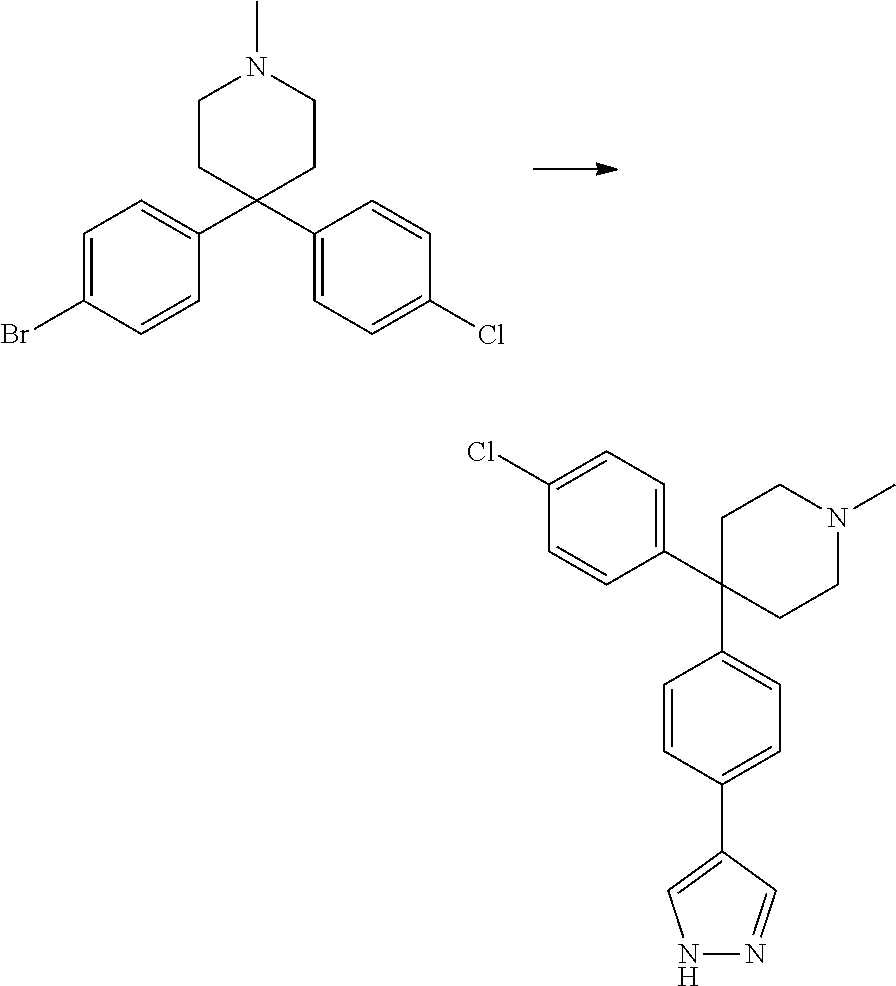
C1=C(Br)C=CC(C2(C3=CC=C(Cl)C=C3)CCN(C)CC2)=C1.C1(C2(C3=CC=C(C4=CNN=C4)C=C3)CCN(C)CC2)=CC=C(Cl)C=C1
